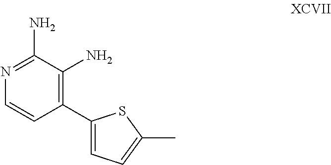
C1=CC(C2=CC=C(C)S2)=C(N)C(N)=N1
